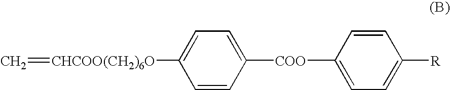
C=[CHCOO(CH2)6O]C1=CC=C([COO]C2=CC=C([R])C=C2)C=C1
